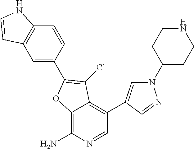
C1=CC(C2=C(Cl)C3=C(C4=CN(C5CCNCC5)N=C4)C=NC(N)=C3O2)=CC2=C1NC=C2
